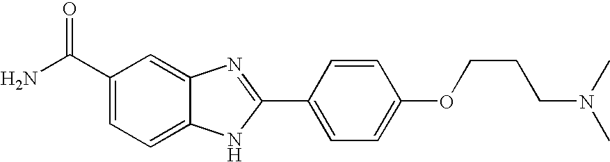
C12=CC(C(=O)N)=CC=C1NC(C1=CC=C(OCCCN(C)C)C=C1)=N2
